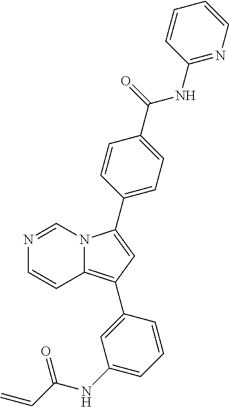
C12=C(C3=CC(NC(C=C)=O)=CC=C3)C=C(C3=CC=C(C(=O)NC4=NC=CC=C4)C=C3)N1C=NC=C2
